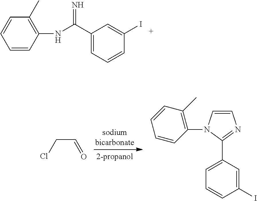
ClCC=O.C1=CN(C2=C(C)C=CC=C2)C(C2=CC=CC(I)=C2)=N1.C1=CC(NC(C2=CC=CC(I)=C2)=N)=C(C)C=C1
